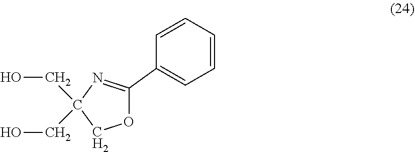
OCC1(CO)COC(C2=CC=CC=C2)=N1
